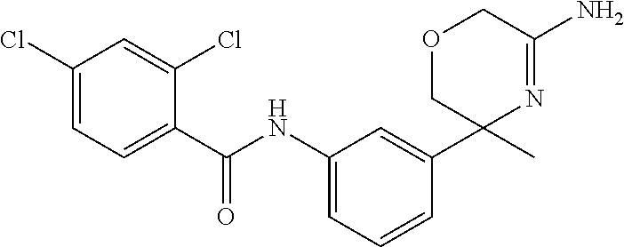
C1(Cl)=CC=C(C(NC2=CC=CC(C3(C)N=C(N)COC3)=C2)=O)C(Cl)=C1
